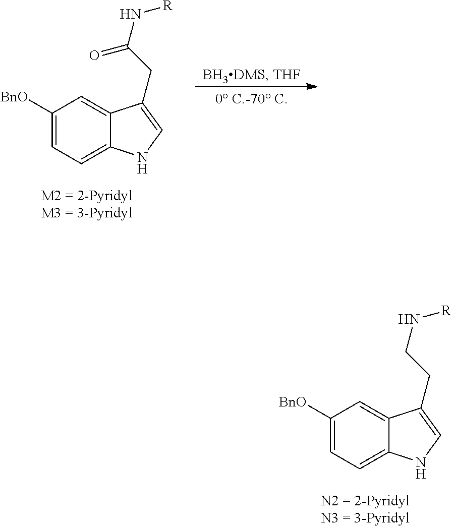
C1([BnO])=CC=C2C(=C1)C(CCN[R])=CN2.C1([BnO])=CC=C2C(=C1)C(CC(N[R])=O)=CN2
